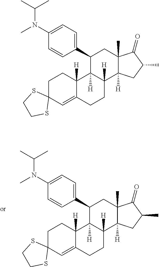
C1=C(N(C(C)C)C)C=CC(C2C3([H])C([H])(C4([H])C(C)(C2)C(=O)C(C)C4)CCC2=CC4(CCC32[H])SCCS4)=C1.C1=C(N(C(C)C)C)C=CC(C2C3([H])C([H])(C4([H])C(C)(C2)C(=O)C(C)C4)CCC2=CC4(CCC32[H])SCCS4)=C1
